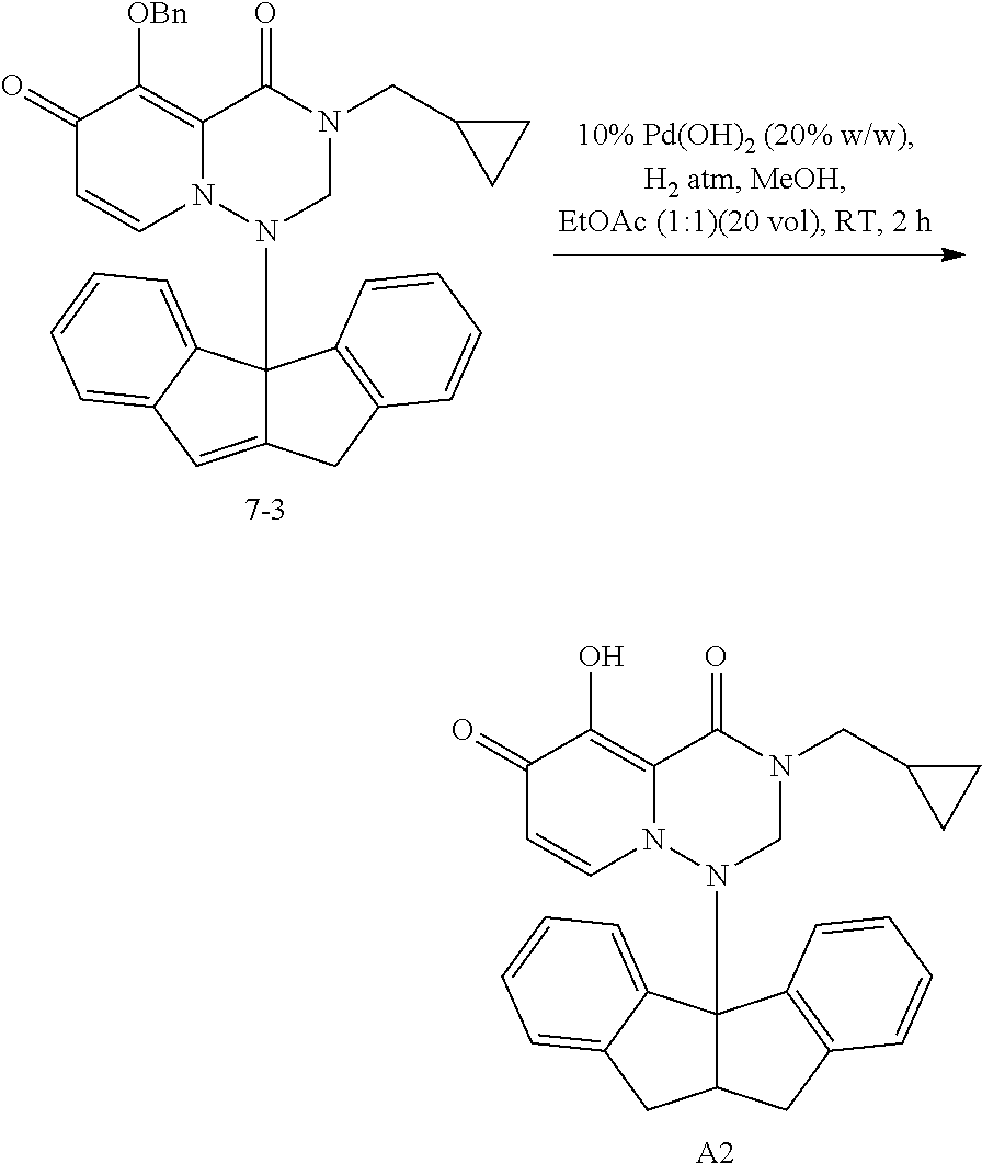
C1=CC=C2C(=C1)C1(N3CN(CC4CC4)C(=O)C4=C([OBn])C(=O)C=CN34)C3=C(C=CC=C3)CC1=C2.C1=CC=C2C(=C1)C1(N3CN(CC4CC4)C(=O)C4=C(O)C(=O)C=CN34)C3=C(C=CC=C3)CC1C2.[A2]
